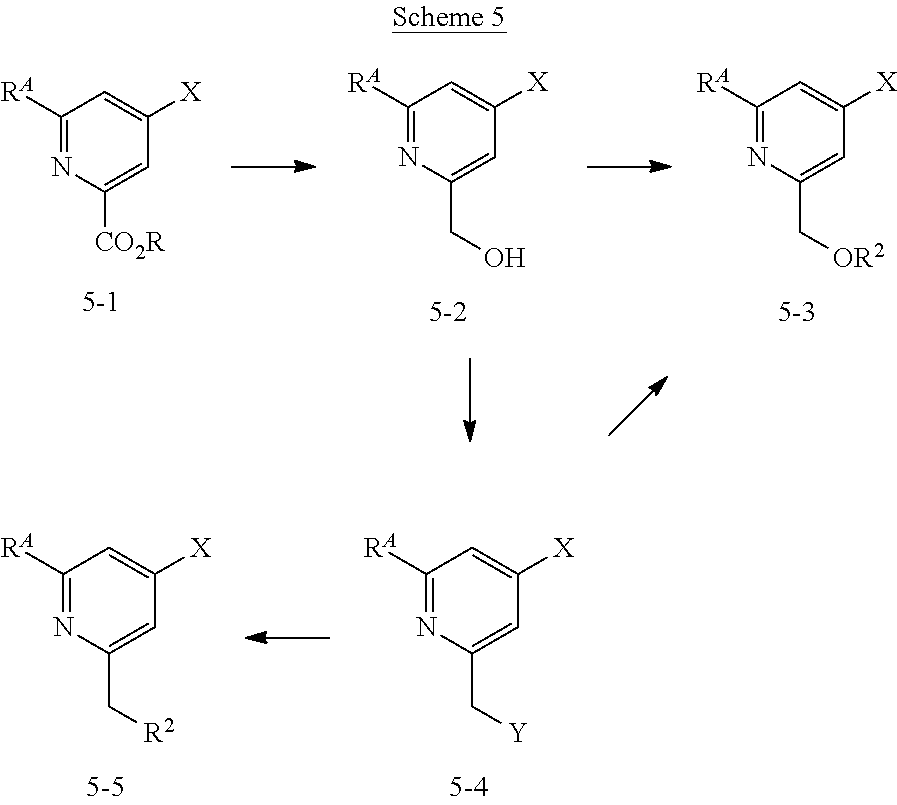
C1([RA])=NC(C[OR2])=CC([X])=C1.C1([RA])=NC([CO2R])=CC([X])=C1.C1([RA])=NC(CO)=CC([X])=C1.C1([RA])=NC(C[Y])=CC([X])=C1.C1([RA])=NC(C[R2])=CC([X])=C1
